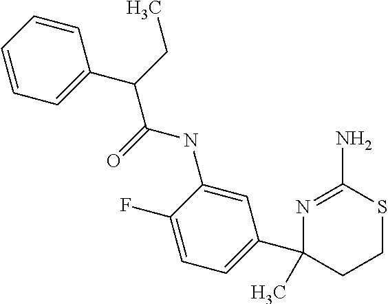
C1=CC=CC=C1C(C(NC1=CC(C2(C)N=C(N)SCC2)=CC=C1F)=O)CC
